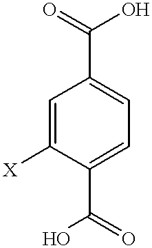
C1=C([X])C(C(O)=O)=CC=C1C(=O)O
